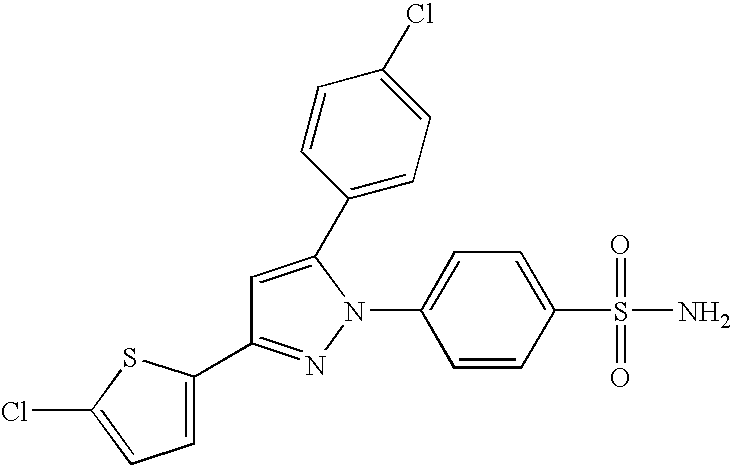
C1=C(C2=CC=C(Cl)C=C2)N(C2=CC=C(S(=O)(=O)N)C=C2)N=C1C1=CC=C(Cl)S1
